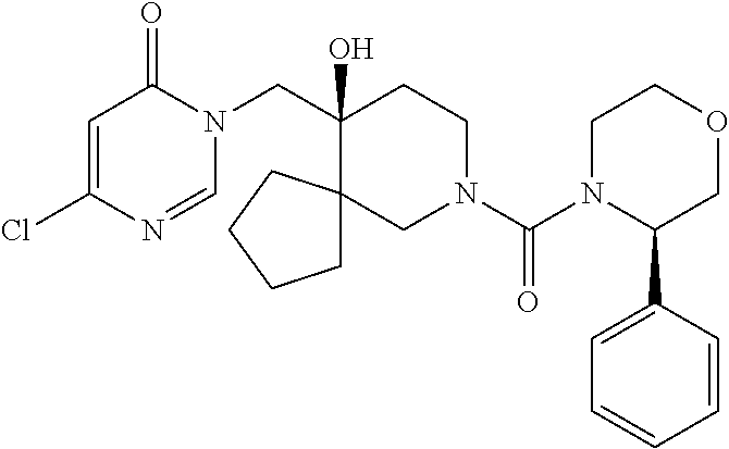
ClC1=CC(=O)N(CC2(O)C3(CN(C(=O)N4C(C5=CC=CC=C5)COCC4)CC2)CCCC3)C=N1
